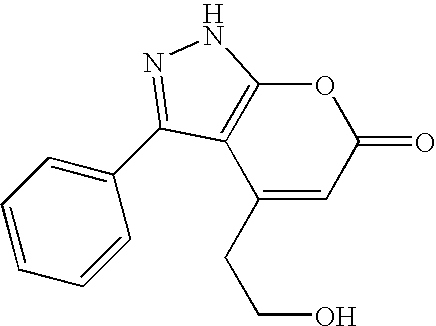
C1(CCO)=CC(=O)OC2=C1C(C1=CC=CC=C1)=NN2
